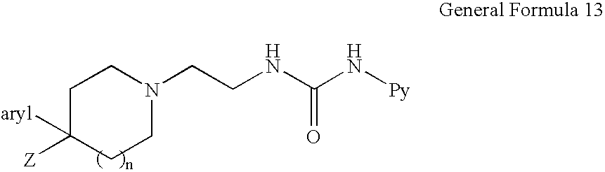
C1C([Z])([aryl])CCN(CCNC(N[Py])=O)C1
